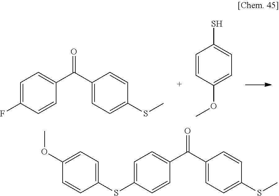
C1=C(F)C=CC(C(C2=CC=C(SC)C=C2)=O)=C1.C1=CC(OC)=CC=C1S.C1=C(SC2=CC=C(OC)C=C2)C=CC(C(C2=CC=C(SC)C=C2)=O)=C1
